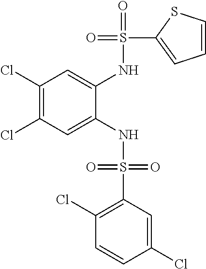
C1(Cl)=C(Cl)C=C(NS(=O)(=O)C2=C(Cl)C=CC(Cl)=C2)C(NS(=O)(C2=CC=CS2)=O)=C1
